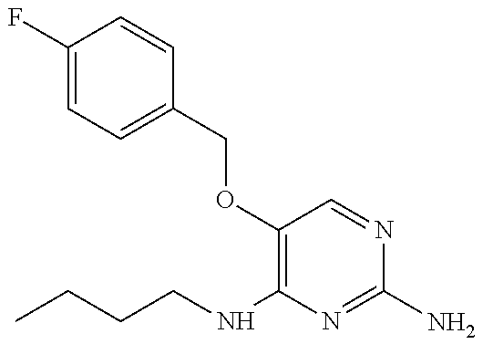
CCCCNC1=C(OCC2=CC=C(F)C=C2)C=NC(N)=N1
